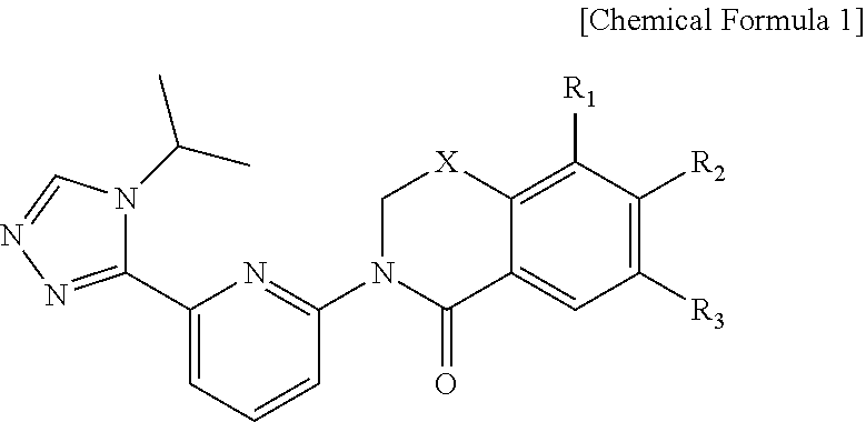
C1(C2=NN=CN2C(C)C)=CC=CC(N2C(=O)C3=CC([R3])=C([R2])C([R1])=C3[X]C2)=N1
